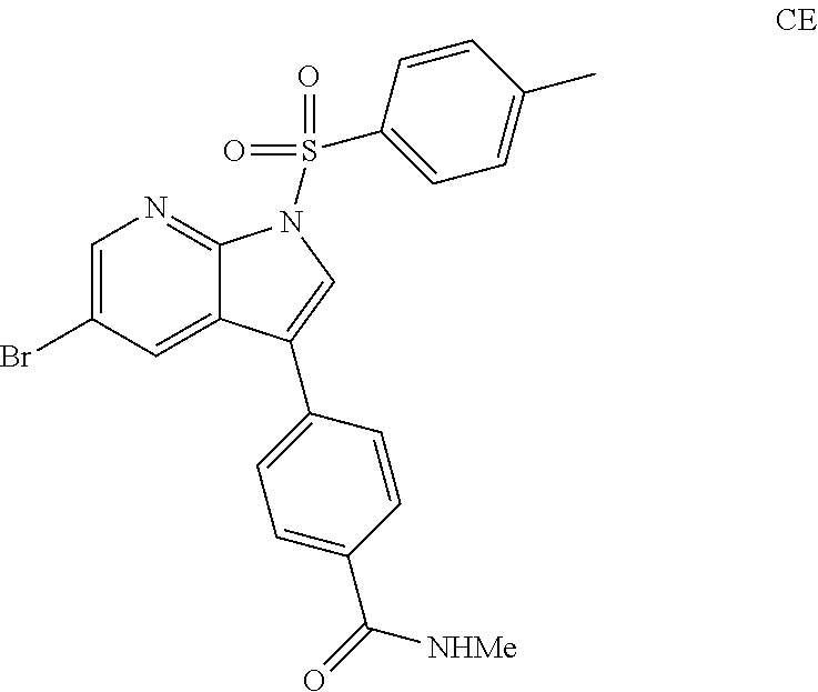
C1=C(Br)C=C2C(=N1)N(S(C1=CC=C(C)C=C1)(=O)=O)C=C2C1=CC=C(C([NHMe])=O)C=C1
